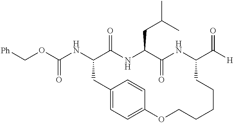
[Ph]COC(NC1C(=O)NC(CC(C)C)C(=O)NC(C([H])=O)CCCCCOC2=CC=C(C1)C=C2)=O
